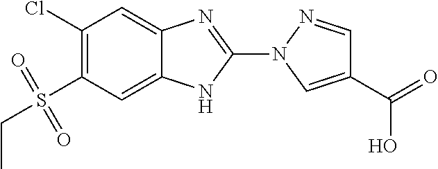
C1(Cl)=C(S(=O)(CC)=O)C=C2C(=C1)N=C(N1C=C(C(=O)O)C=N1)N2
